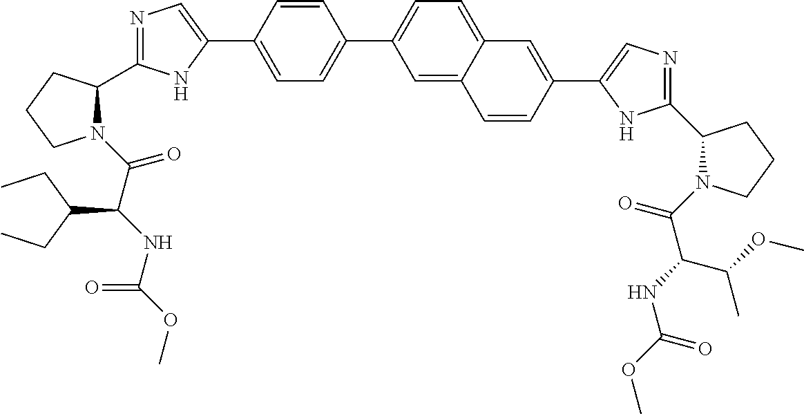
C1=C(C2=CN=C(C3N(C(C(NC(OC)=O)C(CC)CC)=O)CCC3)N2)C=CC(C2=CC=C3C(=C2)C=CC(C2=CN=C(C4N(C(C(NC(OC)=O)C(OC)C)=O)CCC4)N2)=C3)=C1
